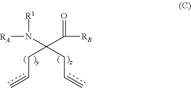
[RA]N(C(C([RB])=O)(CC=C)CC=C)[R1]
